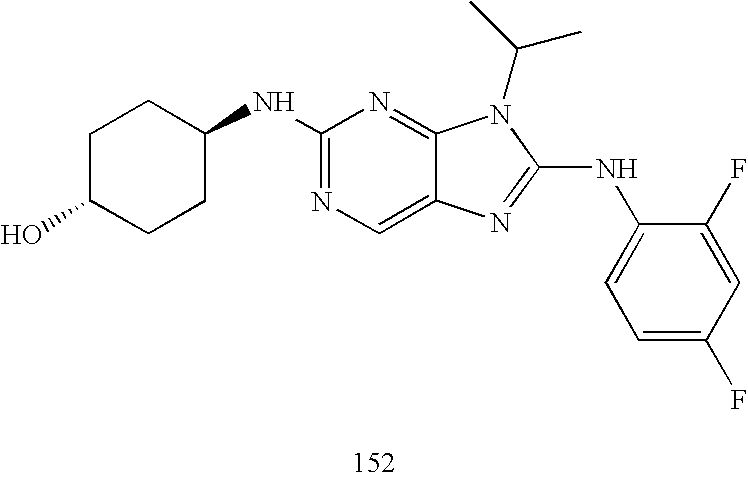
N(C1=NC=C2C(=N1)N(C(C)C)C(NC1=CC=C(F)C=C1F)=N2)C1CCC(O)CC1
